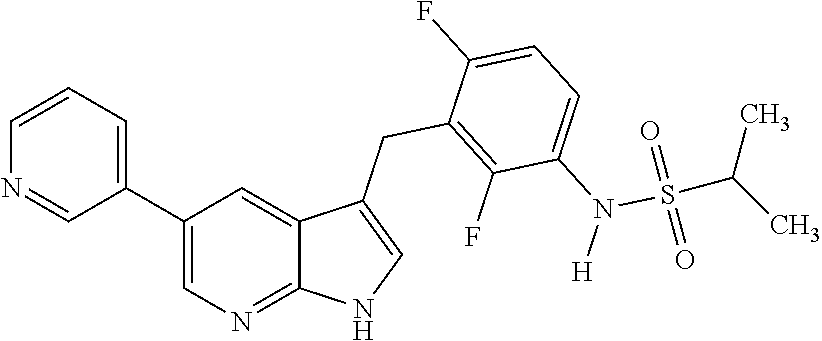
C1(C2=CC=CN=C2)=CN=C2C(=C1)C(CC1=C(F)C(N([H])S(C(C)C)(=O)=O)=CC=C1F)=CN2
